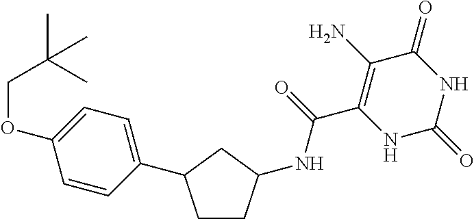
C(C1=C(N)C(=O)NC(=O)N1)(=O)NC1CCC(C2=CC=C(OCC(C)(C)C)C=C2)C1
